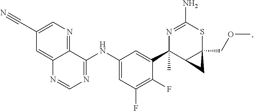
C12=NC=C(C#N)C=C1N=CN=C2NC1=CC(F)=C(F)C(C2(C)C3C(COC)(SC(N)=N2)C3)=C1
